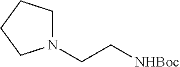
N1(CC[NHBoc])CCCC1
